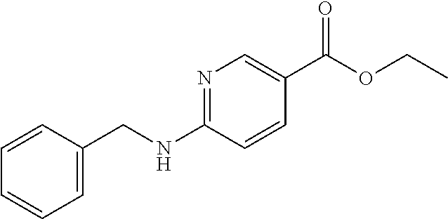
C1=C(CNC2=NC=C(C(OCC)=O)C=C2)C=CC=C1
